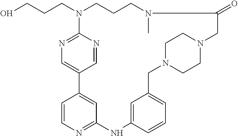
N1(CCCO)C2=NC=C(C=N2)C2=CC(=NC=C2)NC2=CC(=CC=C2)CN2CCN(CC2)CC(=O)N(C)CCC1
